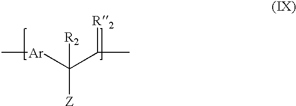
[Ar](C(C([R2])C)([R2])[Z])C
